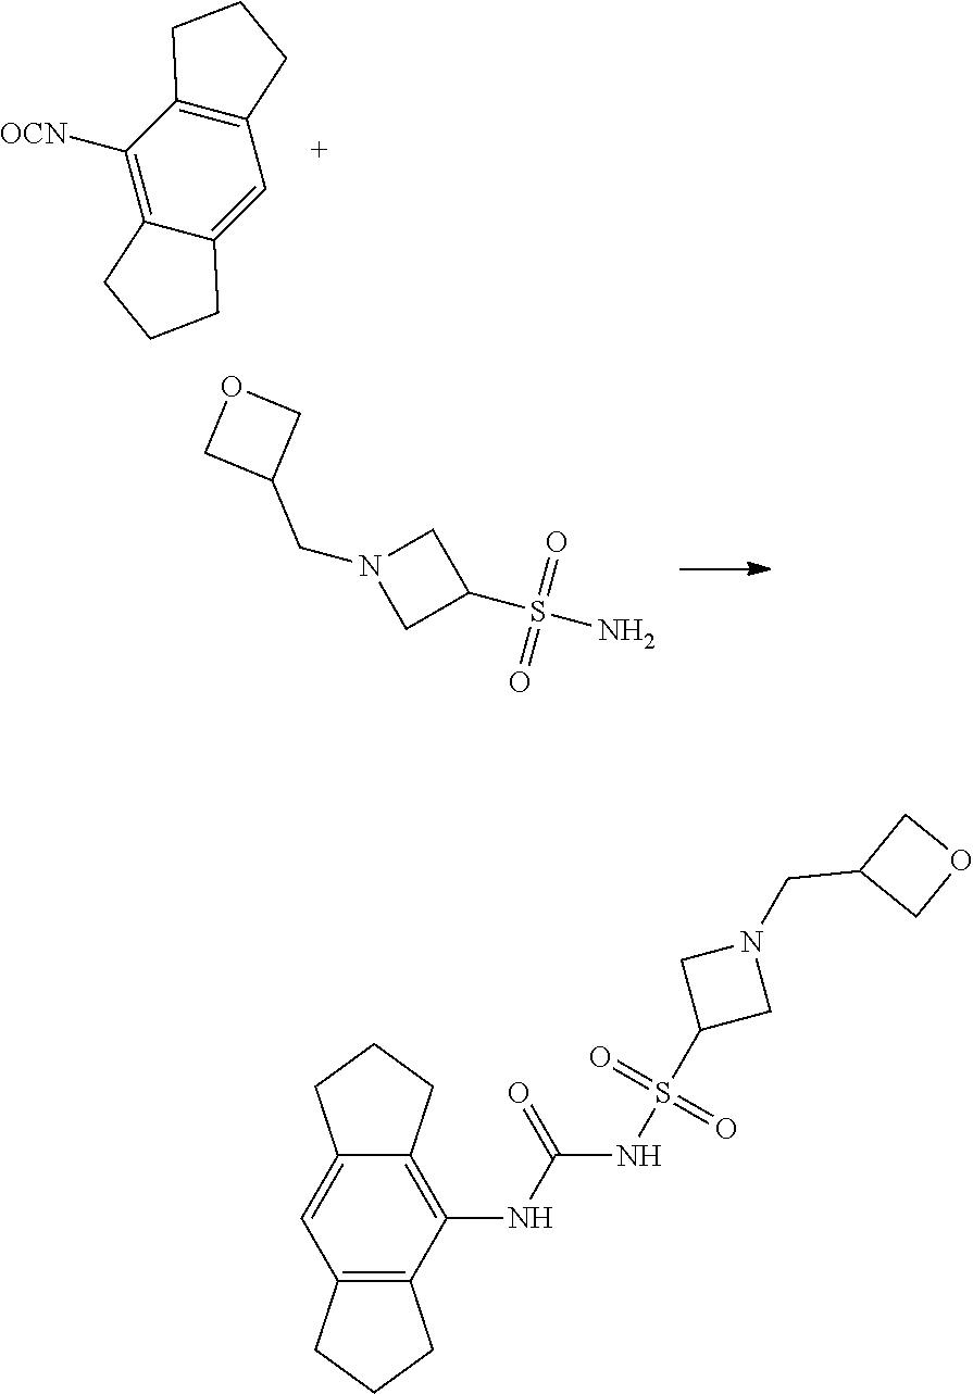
C1([OCN])=C2C(=CC3=C1CCC3)CCC2.C1N(CC2COC2)CC1S(N)(=O)=O.C12=C(NC(=O)NS(C3CN(CC4COC4)C3)(=O)=O)C3=C(C=C1CCC2)CCC3
